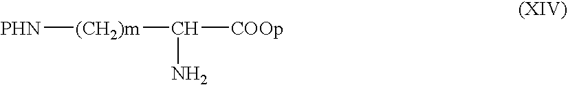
[PHN][(CH2)m]C(N)[COOp]
